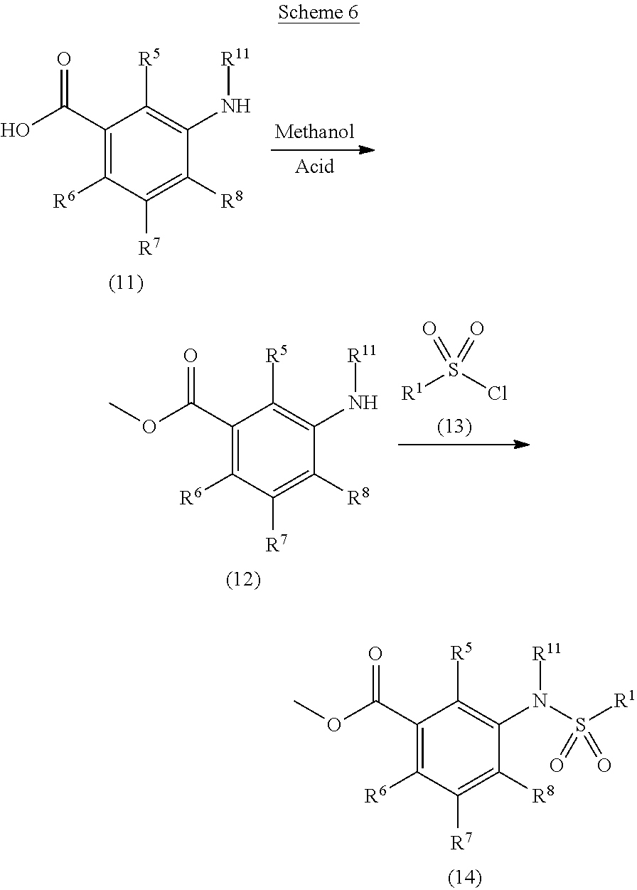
C1(C(O)=O)=C([R6])C([R7])=C([R8])C(N[R11])=C1[R5].[R1]S(Cl)(=O)=O.C1(C(OC)=O)=C([R6])C([R7])=C([R8])C(N[R11])=C1[R5].C1(C(OC)=O)=C([R6])C([R7])=C([R8])C(N([R11])S([R1])(=O)=O)=C1[R5]
